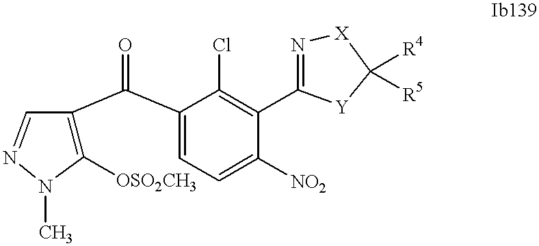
C1([OSO2CH3])=C(C(C2=CC=C([NO2])C(C3=N[X]C([R4])([R5])[Y]3)=C2Cl)=O)C=NN1C
